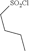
CCCC[SO2Cl]
